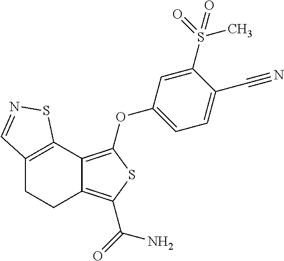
C12=C(OC3=CC=C(C#N)C(S(C)(=O)=O)=C3)SC(C(=O)N)=C1CCC1=C2SN=C1
